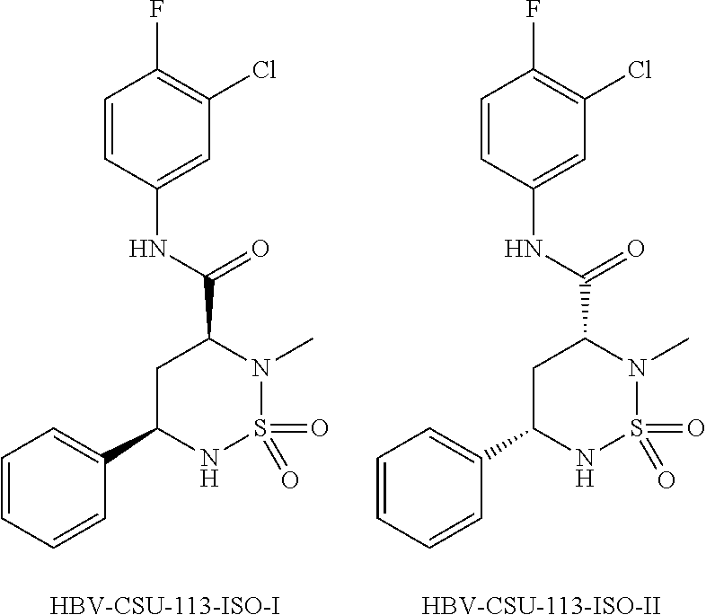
C1=CC=CC(C2NS(=O)(=O)N(C)C(C(NC3=CC(Cl)=C(F)C=C3)=O)C2)=C1.[HBV-CSU-113-ISO-I].C1=CC=CC(C2NS(=O)(=O)N(C)C(C(NC3=CC(Cl)=C(F)C=C3)=O)C2)=C1.[HBV-CSU-113-ISO-II]
